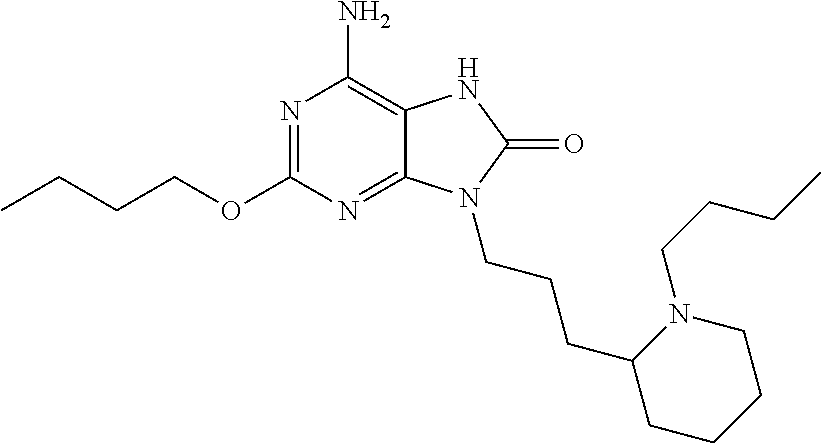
N1=C(OCCCC)N=C2C(=C1N)NC(=O)N2CCCC1CCCCN1CCCC
